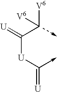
C([U]C(->C)=[U])(C([V6])[V6])=[U]
